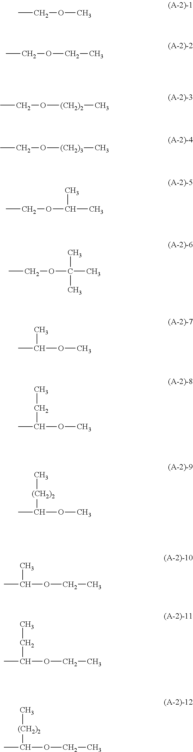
CCOC.CCOCC.CCO[(CH2)2]C.CCO[(CH2)3]C.CCOC(C)C.CCOC(C)(C)C.C(OC)(C)C.C(OC)(CC)C.C(OC)([(CH2)2]C)C.C(OCC)(C)C.C(OCC)(CC)C.C(OCC)([(CH2)2]C)C
